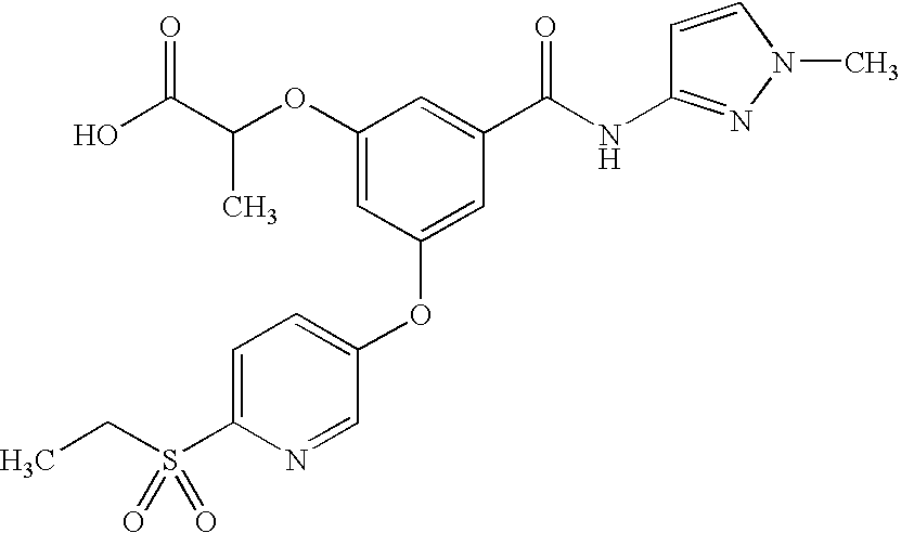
C1=C(S(CC)(=O)=O)N=CC(OC2=CC(C(NC3=NN(C)C=C3)=O)=CC(OC(C(O)=O)C)=C2)=C1
